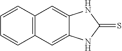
C12=CC3=C(C=C1NC(=S)N2)C=CC=C3
